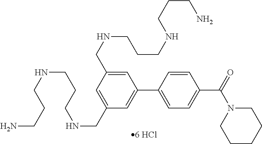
C1=C(CNCCCNCCCN)C=C(CNCCCNCCCN)C=C1C1=CC=C(C(=O)N2CCCCC2)C=C1
